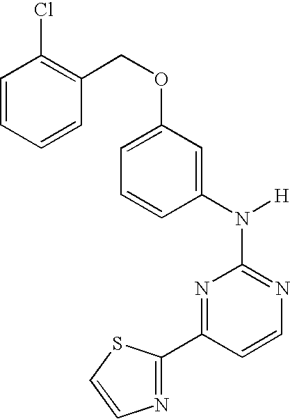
N1=C(N([H])C2=CC(OCC3=C(Cl)C=CC=C3)=CC=C2)N=C(C2=NC=CS2)C=C1
